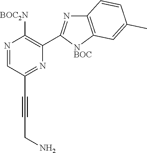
N1=CC(C#CCN)=NC(C2=NC3=C([NBOC]2)C=C(C)C=C3)=C1[BOC2N]
